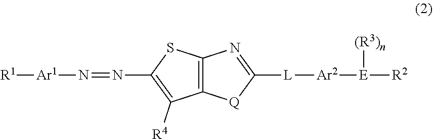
[R1][Ar1]N=NC1=C([R4])C2=C(S1)N=C([L][Ar2][E]([R2])[(R3)n])[Q]2
